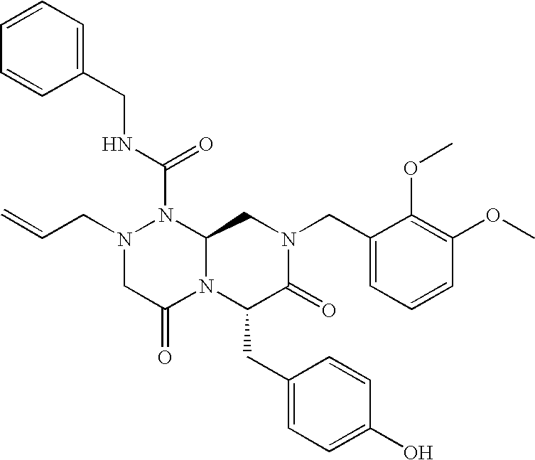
N1(CC=C)CC(=O)N2C(N1C(NCC1=CC=CC=C1)=O)CN(CC1=CC=CC(OC)=C1OC)C(=O)C2CC1=CC=C(O)C=C1
